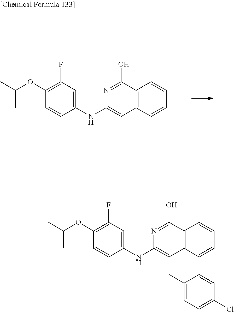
C1(OC(C)C)=C(F)C=C(NC2=CC3=C(C(O)=N2)C=CC=C3)C=C1.C1(OC(C)C)=C(F)C=C(NC2=C(CC3=CC=C(Cl)C=C3)C3=C(C(O)=N2)C=CC=C3)C=C1
